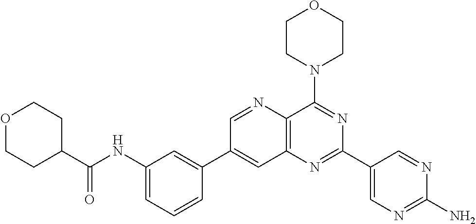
C1(NC(C2CCOCC2)=O)=CC=CC(C2=CC3=C(C(N4CCOCC4)=NC(C4=CN=C(N)N=C4)=N3)N=C2)=C1
